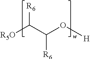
[R5O]C(C(O[H])[R6])[R6]
